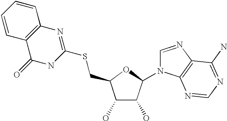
S(C1=NC2=C(C(=O)N1)C=CC=C2)CC1C(O)C(O)C(N2C=NC3=C2N=CN=C3N)O1
